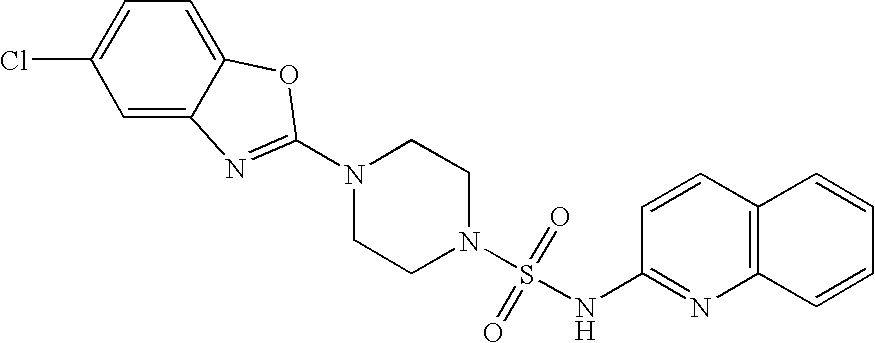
N1(C2=NC3=CC(Cl)=CC=C3O2)CCN(S(=O)(=O)NC2=NC3=C(C=C2)C=CC=C3)CC1
